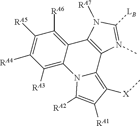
C12=C(N([RA7])C([LB])=N1C)C1=C([RA6])C([RA5])=C([RA4])C([RA3])=C1N1C2=C([X]C)C([RA1])=C1[RA2]
